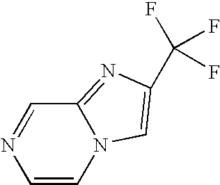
C1=CN2C(=NC(C(F)(F)F)=C2)C=N1
